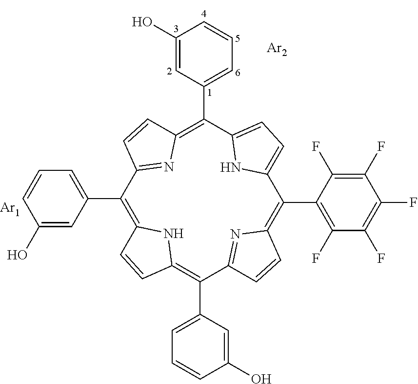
C1(C2=CC=CC(O)=C2)=C2NC(=C(C3=CC=CC(O)=C3)C3=NC(=C(C4=C(F)C(F)=C(F)C(F)=C4F)C4=CC=C(C(C5=CC=CC(O)=C5)=C5N=C1C=C5)N4)C=C3)C=C2.[Ar1].[Ar2]
